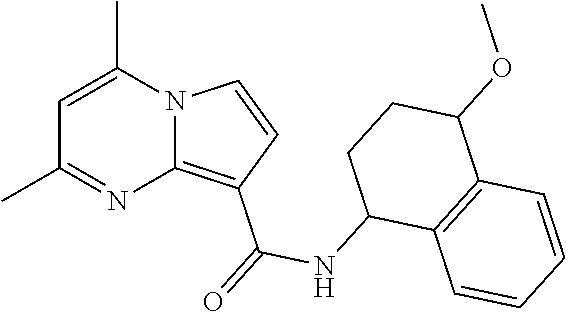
C1=C(C)N2C(=C(C(=O)NC3C4=C(C(OC)CC3)C=CC=C4)C=C2)N=C1C
